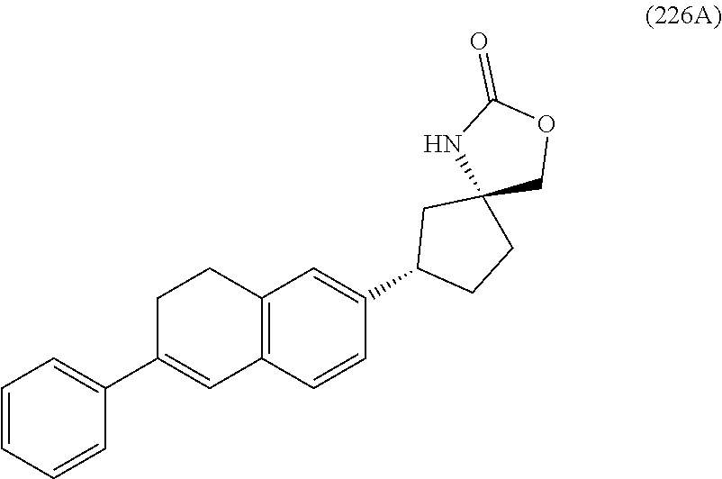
C1=CC=CC(C2=CC3=C(CC2)C=C(C2CCC4(C2)COC(=O)N4)C=C3)=C1
